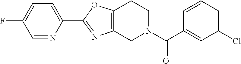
C1=NC(C2=NC3=C(O2)CCN(C(C2=CC(Cl)=CC=C2)=O)C3)=CC=C1F
